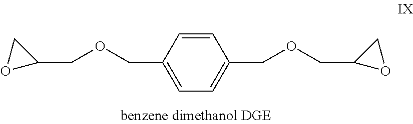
C1=CC(COCC2CO2)=CC=C1COCC1OC1
